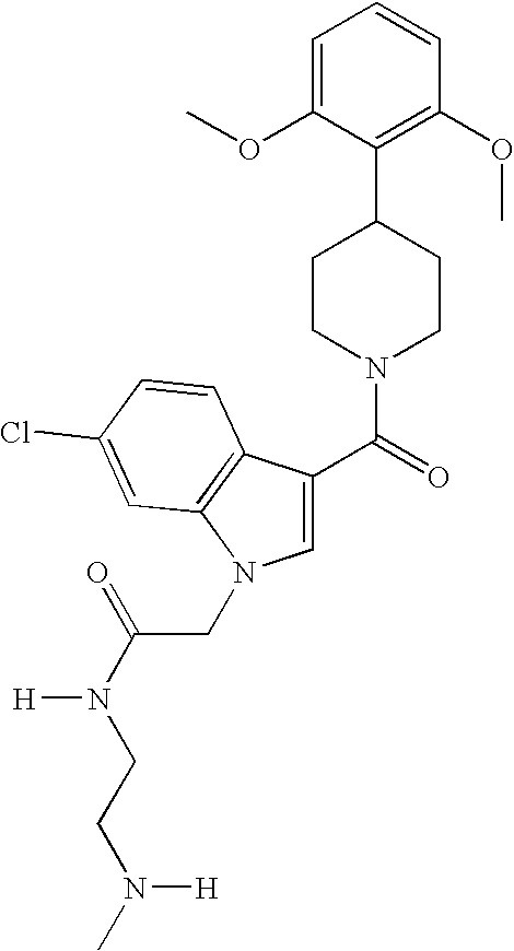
C1=C(C(=O)N2CCC(C3=C(OC)C=CC=C3OC)CC2)C2=C(N1CC(=O)N(CCN(C)[H])[H])C=C(Cl)C=C2
